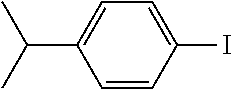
C1=CC(I)=CC=C1C(C)C
